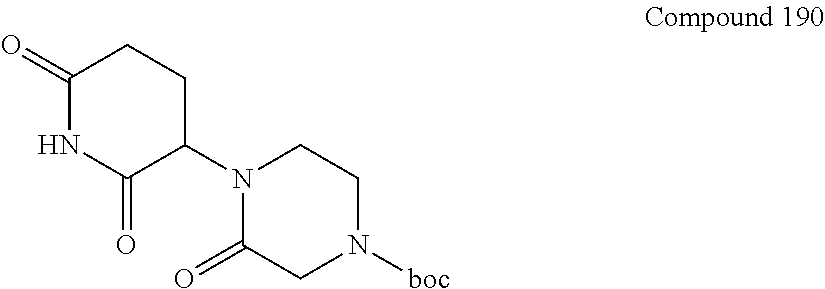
C1(N2C(=O)CN([boc])CC2)CCC(=O)NC1=O
